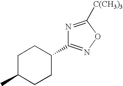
C1C(C)CCC(C2=NOC([C(CH3)3])=N2)C1
